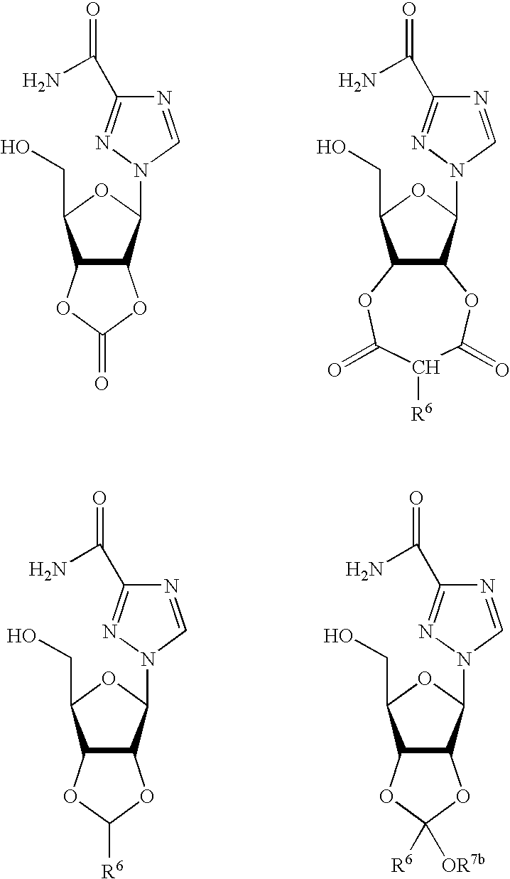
N1=CN(C2C3C(C(CO)O2)OC(=O)O3)N=C1C(N)=O.N1=CN(C2C3C(C(CO)O2)OC(=O)C([R6])C(=O)O3)N=C1C(N)=O.N1=CN(C2C3C(C(CO)O2)OC([R6])O3)N=C1C(N)=O.N1=CN(C2C3C(C(CO)O2)OC([R6])([OR7b])O3)N=C1C(N)=O
